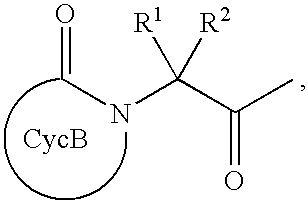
C(NC(C(C)=O)([R1])[R2])=O
